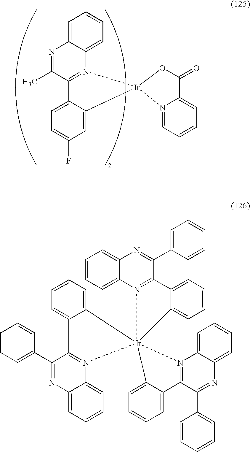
C1=C2C(=CC=C1)N1=C(C(C)=N2)C2=CC=C(F)C=C2[Ir]12N1=CC=CC=C1C(=O)O2.C1=CC=C2C(=C1)N=C(C1=CC=CC=C1)C1=N2[Ir]23(C4=CC=CC=C14)(N1=C(C(C4=CC=CC=C4)=NC4=CC=CC=C14)C1=CC=CC=C21)C1=CC=CC=C1C1=N3C2=CC=CC=C2N=C1C1=CC=CC=C1
